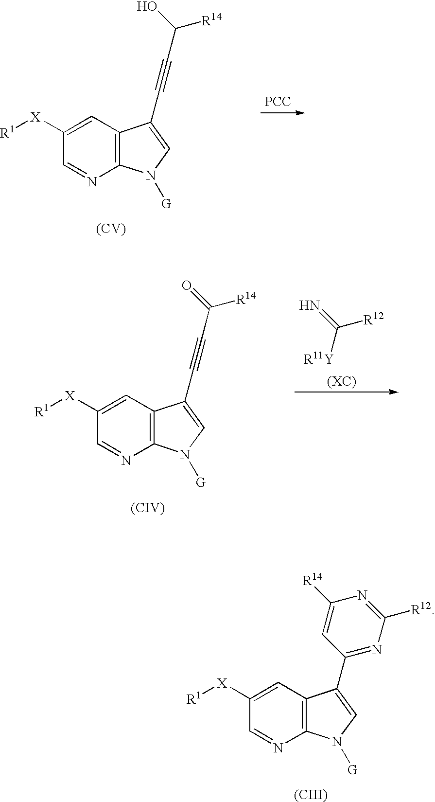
C1([X][R1])=CC2=C(N=C1)N([G])C=C2C#CC([R14])O.[(CV)].[PCC].[R11Y]C(=N)[R12].C1([X][R1])=CC2=C(N=C1)N([G])C=C2C#CC([R14])=O.[(CIV)].C1([X][R1])=CC2=C(N=C1)N([G])C=C2C1=NC([R12])=NC([R14])=C1.[(CIII)]
